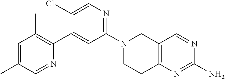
N1(C2=NC=C(Cl)C(C3=C(C)C=C(C)C=N3)=C2)CCC2=C(C1)C=NC(N)=N2
